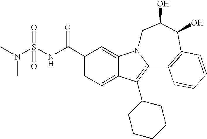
C12=CC=C(C(NS(N(C)C)(=O)=O)=O)C=C1N1C(=C2C2CCCCC2)C2=C(C(O)C(O)C1)C=CC=C2
